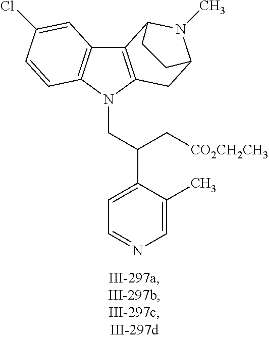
C12=C(N(CC(C3=CC=NC=C3C)C[CO2CH2CH3])C3=C1C=C(Cl)C=C3)CC1N(C)C2CC1
